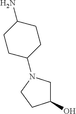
NC1CCC(N2CC(O)CC2)CC1
